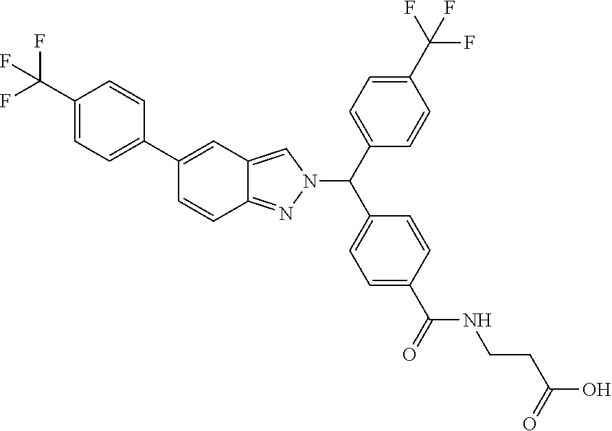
C1(C(F)(F)F)=CC=C(C2=CC3=CN(C(C4=CC=C(C(F)(F)F)C=C4)C4=CC=C(C(NCCC(O)=O)=O)C=C4)N=C3C=C2)C=C1
